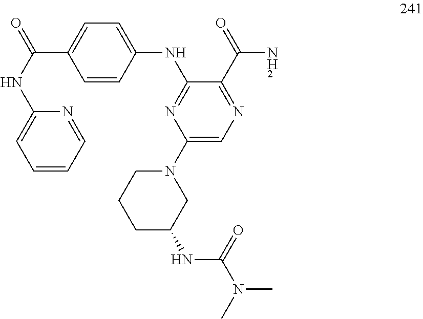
C1=CC(NC2=NC(N3CCCC(NC(N(C)C)=O)C3)=CN=C2C(N)=O)=CC=C1C(NC1=CC=CC=N1)=O
